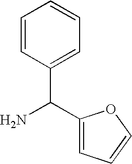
NC(C1=CC=CC=C1)C1=CC=CO1
